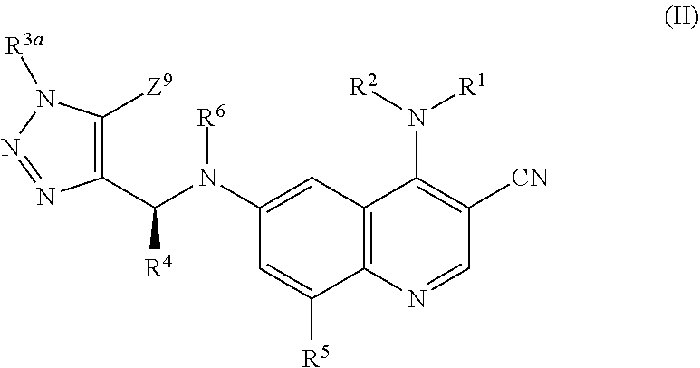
C1(N(C(C2=C([Z9])N([R3a])N=N2)[R4])[R6])=CC2=C(N=CC([CN])=C2N([R2])[R1])C([R5])=C1
